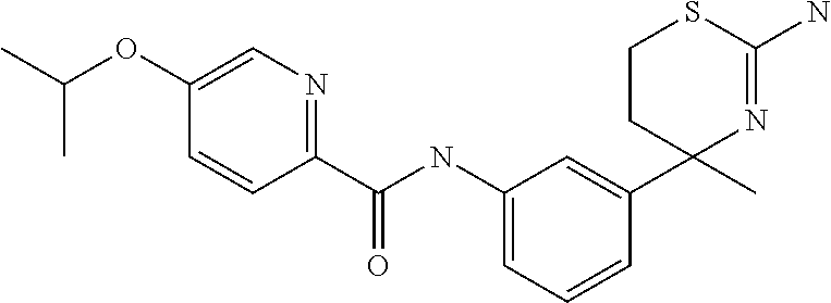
C1(C)(C2=CC(NC(C3=NC=C(OC(C)C)C=C3)=O)=CC=C2)N=C(N)SCC1
